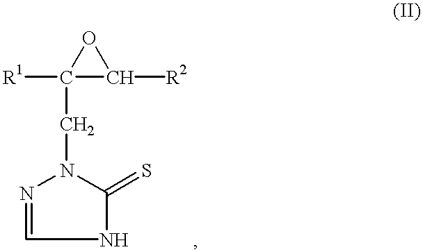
C1(CN2N=CNC2=S)([R1])C([R2])O1
